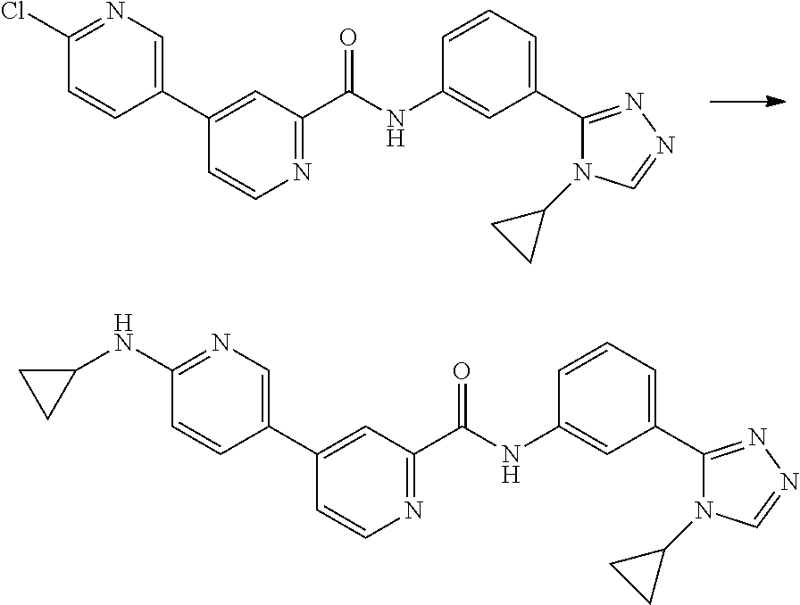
C1(C2=CN=C(Cl)C=C2)=CC(C(NC2=CC(C3=NN=CN3C3CC3)=CC=C2)=O)=NC=C1.C1(C2=CN=C(NC3CC3)C=C2)=CC(C(NC2=CC(C3=NN=CN3C3CC3)=CC=C2)=O)=NC=C1
